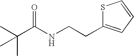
C(C(=O)NCCC1=CC=CS1)(C)(C)C
